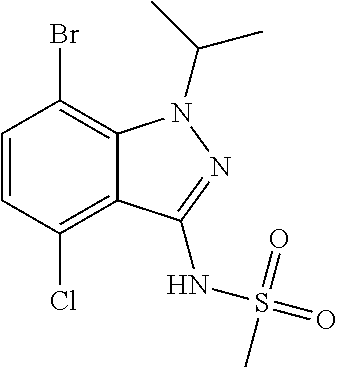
C1=CC(Cl)=C2C(=C1Br)N(C(C)C)N=C2NS(=O)(C)=O
